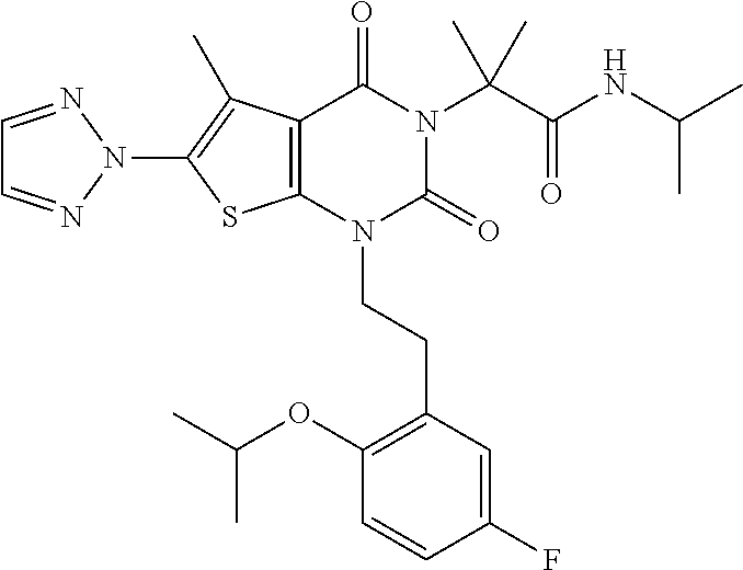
C12=C(N(CCC3=C(OC(C)C)C=CC(F)=C3)C(=O)N(C(C(NC(C)C)=O)(C)C)C1=O)SC(N1N=CC=N1)=C2C
